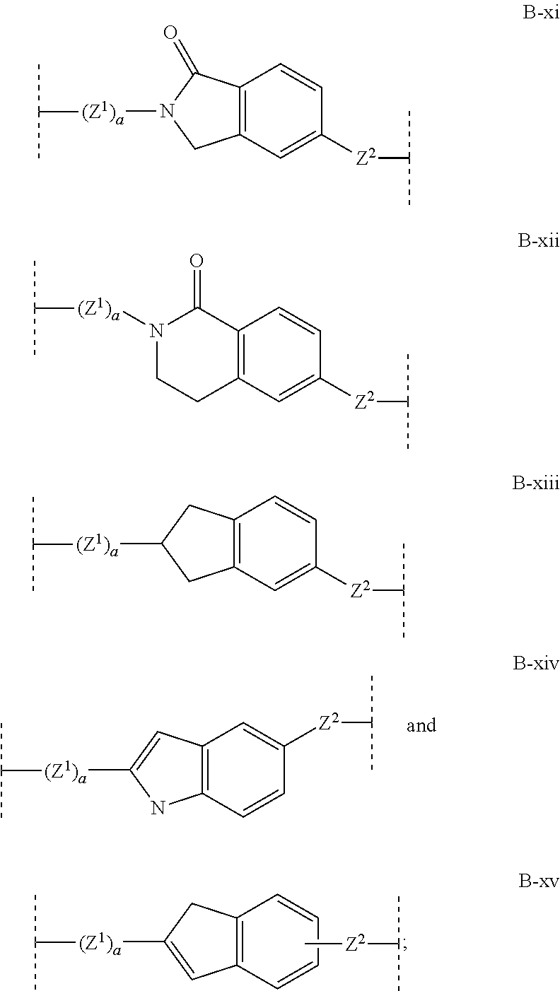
C12=C(C=CC=C1)C=C([(Z1)a]C(C)C)C2.C[Z2]C(C)C.C12=C(C=CC([Z2]C(C)C)=C1)NC([(Z1)a]C(C)C)=C2.C12=C(C=C([Z2]C(C)C)C=C1)CN([(Z1)a]C(C)C)C2=O.C12=C(C=C([Z2]C(C)C)C=C1)CCN([(Z1)a]C(C)C)C2=O.C12=C(C=C([Z2]C(C)C)C=C1)CC([(Z1)a]C(C)C)C2
